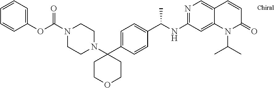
C1=CC=C(OC(=O)N2CCN(C3(C4=CC=C(C(NC5=NC=C6C(=C5)N(C(C)C)C(=O)C=C6)C)C=C4)CCOCC3)CC2)C=C1
